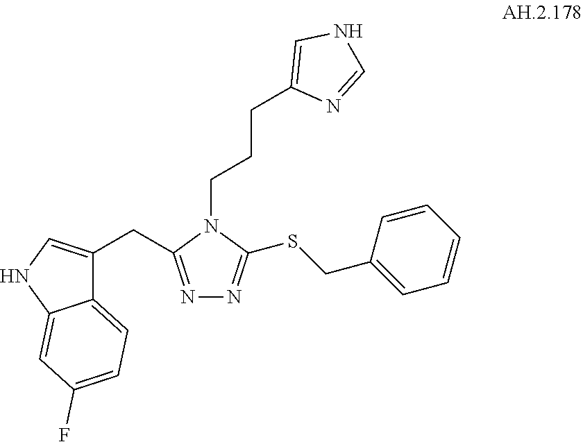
N1=C(CC2=CNC3=CC(F)=CC=C23)N(CCCC2=CNC=N2)C(SCC2=CC=CC=C2)=N1
